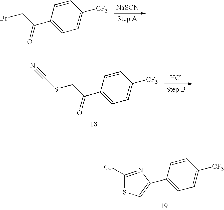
C1(C2=CSC(Cl)=N2)=CC=C([CF3])C=C1.[NaSCN].C(C1=CC=C([CF3])C=C1)(CBr)=O.C1(C(CSC#N)=O)=CC=C([CF3])C=C1.Cl
